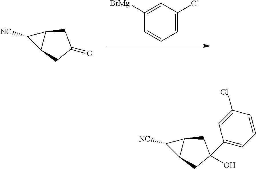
C12C([NC])C1CC(O)(C1=CC=CC(Cl)=C1)C2.C1([BrMg])=CC(Cl)=CC=C1.C12C([NC])C1CC(=O)C2
